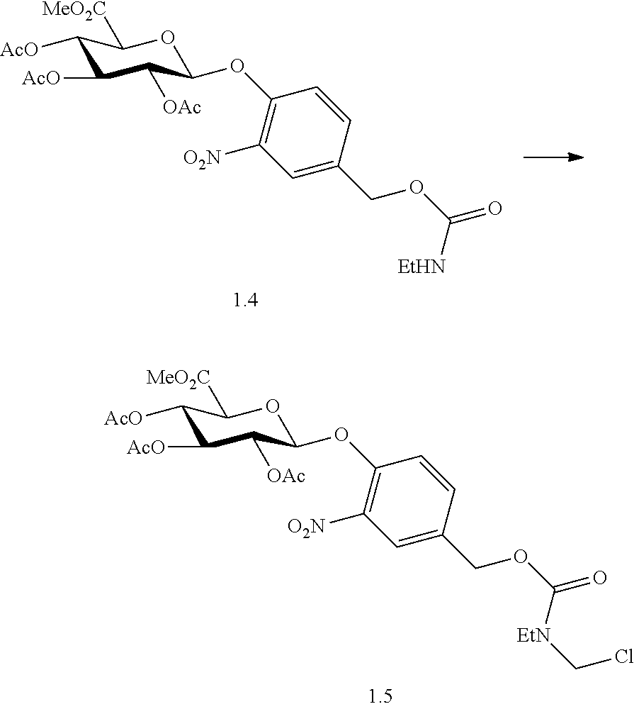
C1([AcO])C([AcO])C([OAc])C(OC2=C([O2N])C=C(COC(=O)[EtHN])C=C2)OC1[MeO2C].C1([AcO])C([AcO])C([OAc])C(OC2=C([O2N])C=C(COC(=O)[EtN]CCl)C=C2)OC1[MeO2C]
